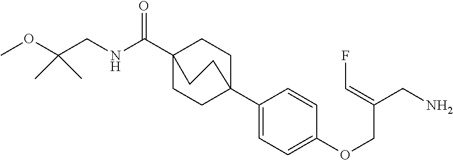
N(C(C12CCC(C3=CC=C(OCC(CN)=CF)C=C3)(CC1)CC2)=O)CC(OC)(C)C
